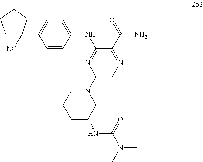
C1=CC(NC2=NC(N3CCCC(NC(N(C)C)=O)C3)=CN=C2C(=O)N)=CC=C1C1([NC])CCCC1
